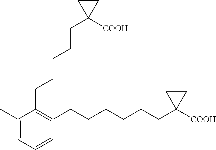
C1(CCCCCC2([COOH])CC2)=C(CCCCCCC2([COOH])CC2)C=CC=C1C
